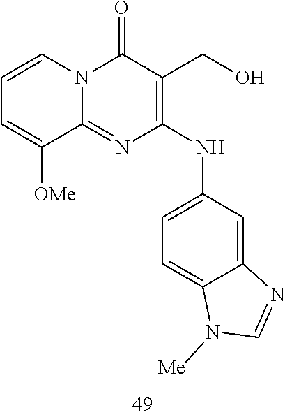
C1=CC=C([OMe])C2=NC(NC3=CC=C4C(=C3)N=CN4[Me])=C(CO)C(=O)N12
